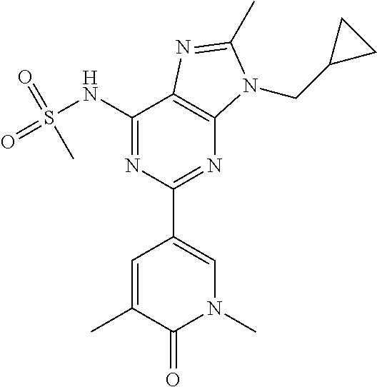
CC1=CC(C2=NC3=C(C(NS(=O)(=O)C)=N2)N=C(C)N3CC2CC2)=CN(C)C1=O
